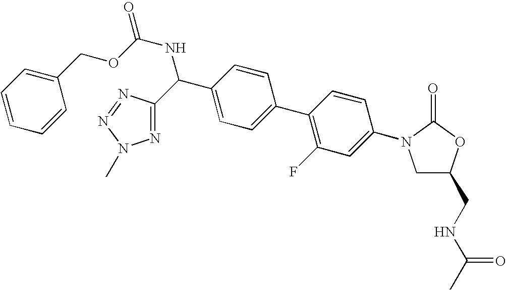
C1=CC(COC(NC(C2=NN(C)N=N2)C2=CC=C(C3=C(F)C=C(N4C(=O)OC(CNC(C)=O)C4)C=C3)C=C2)=O)=CC=C1
